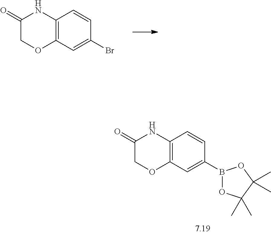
C12=C(C=C(Br)C=C1)OCC(=O)N2.C12=C(C=C(B3OC(C)(C)C(C)(C)O3)C=C1)OCC(=O)N2
